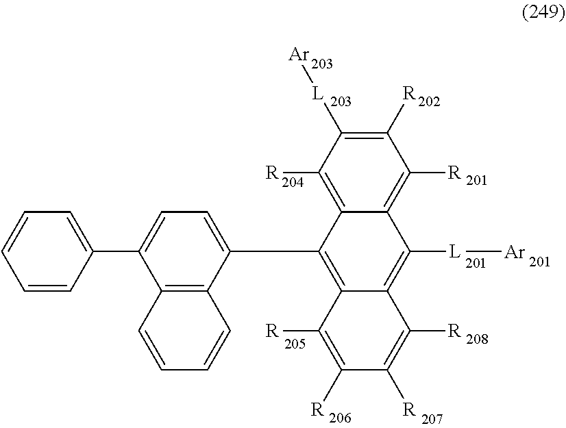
C1([R])=C([L][Ar])C([R])=C2C(=C1[R])C([L][Ar])=C1C(=C2C2=CC=C(C3=CC=CC=C3)C3=C2C=CC=C3)C([R])=C([R])C([R])=C1[R]
